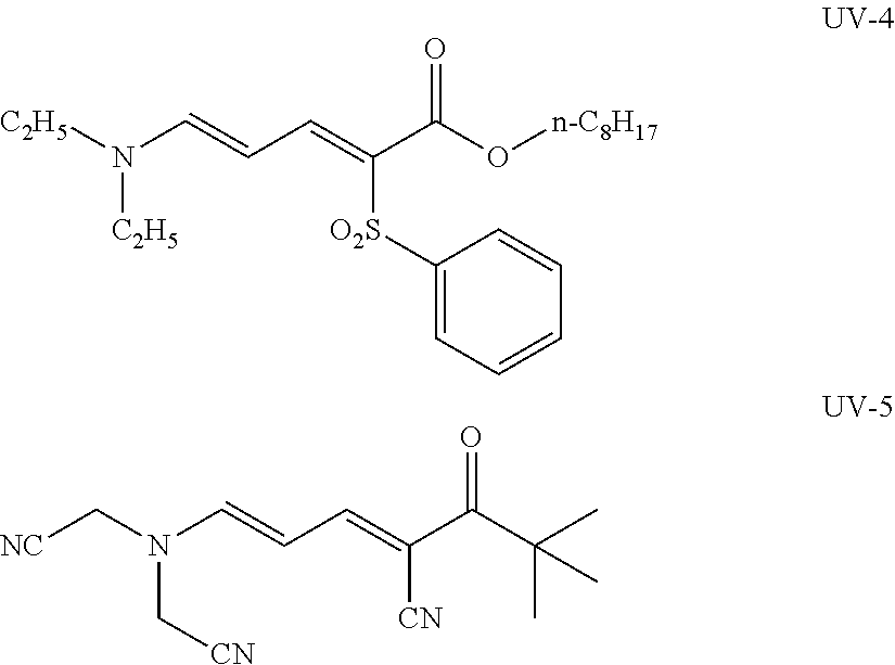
[C2H5]N(C=CC=C(C(O[n-C8H17])=O)[O2S]C1=CC=CC=C1)[C2H5].[NC]CN(C=CC=C(C(C(C)(C)C)=O)[CN])C[CN]
